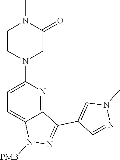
C12=NC(N3CC(=O)N(C)CC3)=CC=C1N([PMB])N=C2C1=CN(C)N=C1
